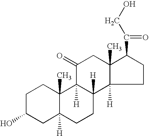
C1C(O)CC2([H])C(C)(C1)C1([H])C([H])(CC2)C2([H])CCC(C(CO)=O)C2(C)CC1=O
